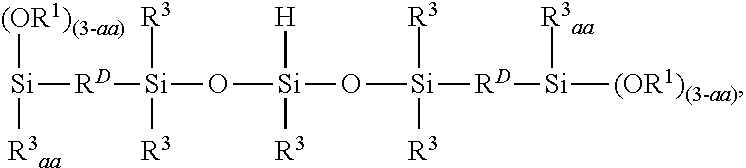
[(OR1)(3-aa)][Si]([R3aa])[RD][Si](O[Si](O[Si]([RD][Si]([(OR1)(3-aa)])[R3aa])([R3])[R3])([H])[R3])([R3])[R3]
